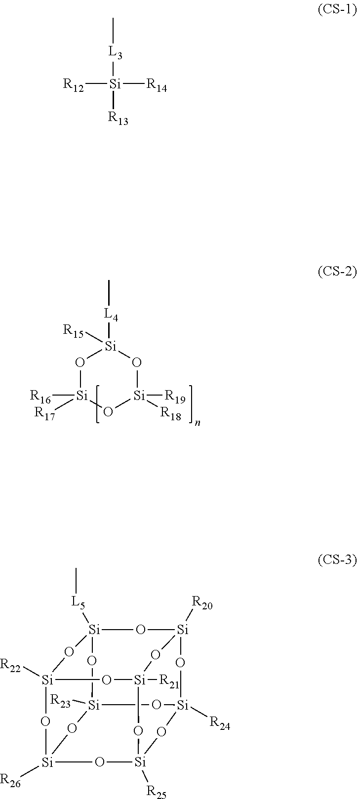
O1[Si]([R17])([R16])O[Si]([R18])([R19])O[Si]1([L4]C)[R15].C[L3][Si]([R12])([R14])[R13].[Si]12([L5]C)O[Si]3([R20])O[Si]4([R24])O[Si]([R23])(O1)O[Si]1([R26])O[Si]([R25])(O4)O[Si]([R21])(O3)O[Si]([R22])(O1)O2
